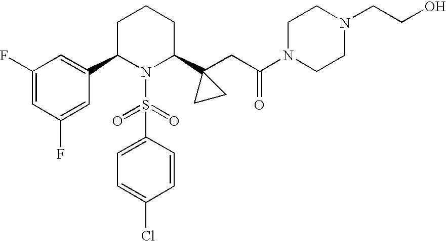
C1(F)=CC(F)=CC(C2N(S(=O)(=O)C3=CC=C(Cl)C=C3)C(C3(CC(N4CCN(CCO)CC4)=O)CC3)CCC2)=C1
